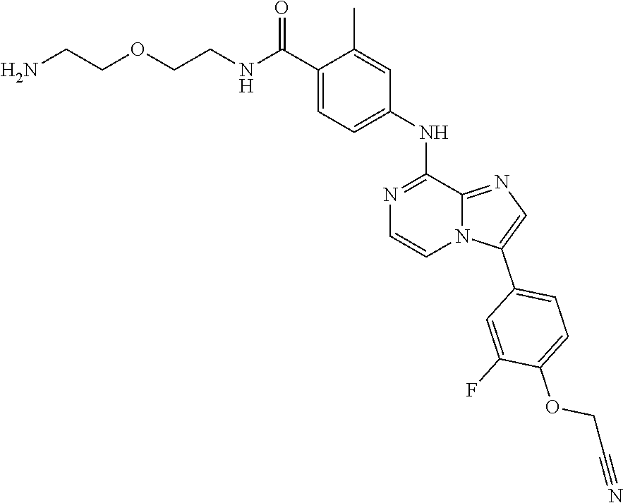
NCCOCCNC(C1=CC=C(NC2=NC=CN3C2=NC=C3C2=CC=C(OCC#N)C(F)=C2)C=C1C)=O
